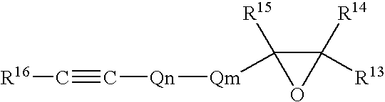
C1([R14])([R13])C([R15])([Qm][Qn]C#C[R16])O1
